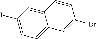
C12=CC(I)=CC=C1C=C(Br)C=C2
